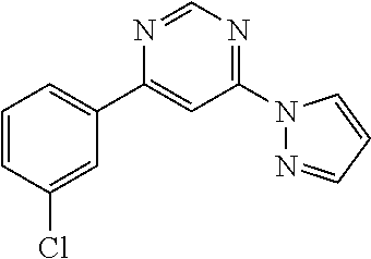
N1=CN=C(N2N=CC=C2)C=C1C1=CC=CC(Cl)=C1
